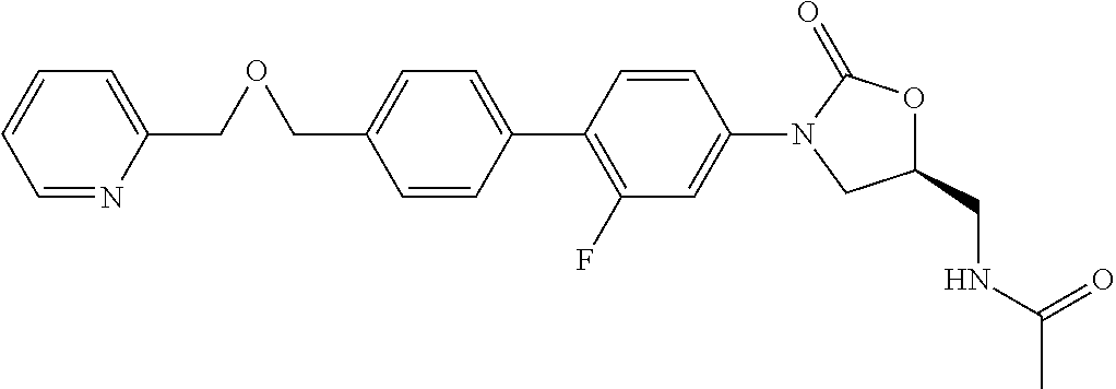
C1=NC(COCC2=CC=C(C3=C(F)C=C(N4CC(CNC(C)=O)OC4=O)C=C3)C=C2)=CC=C1
